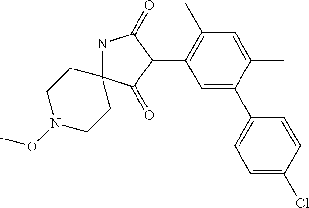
N1C2(C(=O)C(C3=C(C)C=C(C)C(C4=CC=C(Cl)C=C4)=C3)C1=O)CCN(OC)CC2
